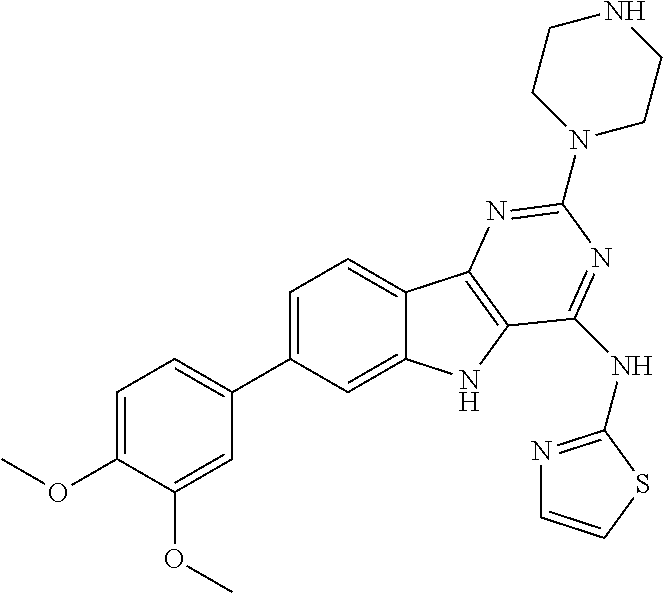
C1(C2=CC=C(OC)C(OC)=C2)=CC=C2C(=C1)NC1=C2N=C(N2CCNCC2)N=C1NC1=NC=CS1
